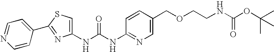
C1(NC(NC2=NC=C(COCCNC(=O)OC(C)(C)C)C=C2)=O)=CSC(C2=CC=NC=C2)=N1
